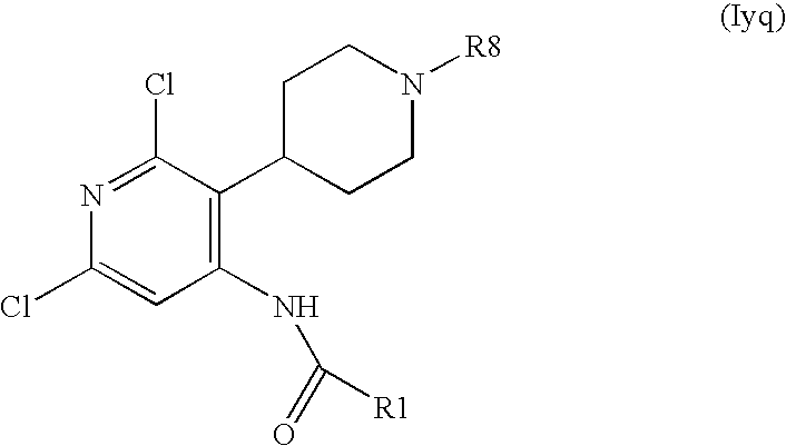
C1C(C2=C(NC(=O)[R1])C=C(Cl)N=C2Cl)CCN([R8])C1
